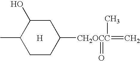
CC1CCC([CH2OCC](=O)(=C)C)CC1O.[H]
